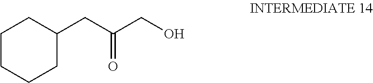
C1CCCC(CC(CO)=O)C1
